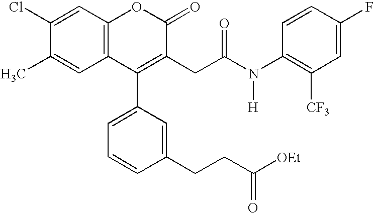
C1(Cl)=CC2=C(C=C1C)C(C1=CC=CC(CCC([OEt])=O)=C1)=C(CC(N(C1=C([CF3])C=C(F)C=C1)[H])=O)C(=O)O2
